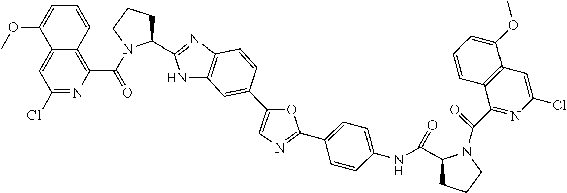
C1=C(OC)C2=CC(Cl)=NC(C(=O)N3C(C4=NC5=C(N4)C=C(C4=CN=C(C6=CC=C(NC(C7CCCN7C(=O)C7=NC(Cl)=CC8=C7C=CC=C8OC)=O)C=C6)O4)C=C5)CCC3)=C2C=C1
